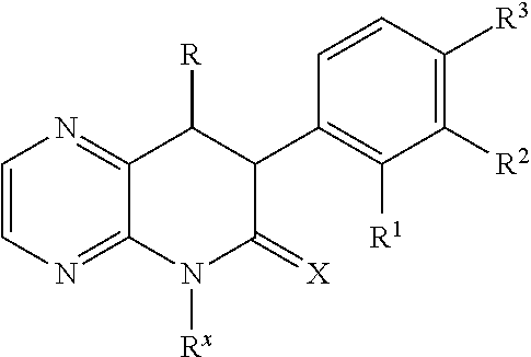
C1=CN=C2C(=N1)C([R])C(C1=C([R1])C([R2])=C([R3])C=C1)C(=[X])N2[Rx]
